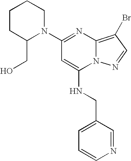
C1(N2C(CO)CCCC2)=NC2=C(Br)C=NN2C(NCC2=CC=CN=C2)=C1
